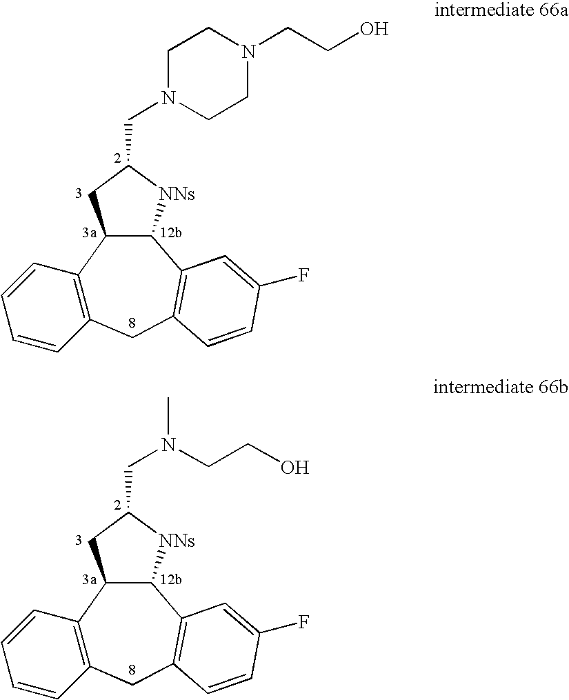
C12=C(CC3=C(C4C1CC(CN1CCN(CCO)CC1)[NNs]4)C=C(F)C=C3)C=CC=C2.C12=C(CC3=C(C4C1CC(CN(CCO)C)[NNs]4)C=C(F)C=C3)C=CC=C2
